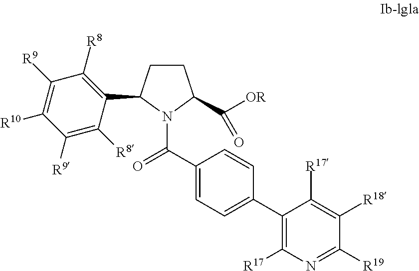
C1([R9])=C([R8])C(C2CCC(C([OR])=O)N2C(=O)C2=CC=C(C3=C([R17])N=C([R19])C([R18])=C3[R17])C=C2)=C([R8])C([R9])=C1[R10]
